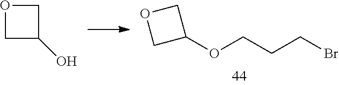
O1CC(O)C1.C1(OCCCBr)COC1
